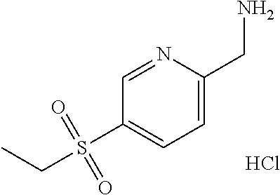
C1=NC(CN)=CC=C1S(=O)(=O)CC.Cl
